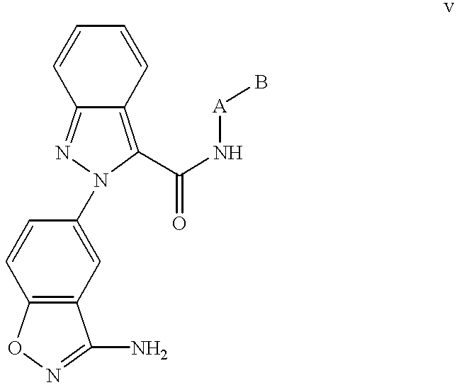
C12=C(C=C(N3N=C4C(=C3C(N[A]B)=O)C=CC=C4)C=C1)C(N)=NO2
